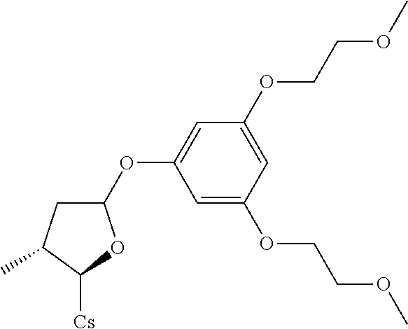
C1(OC2=CC(OCCOC)=CC(OCCOC)=C2)CC(C)C([Cs])O1
